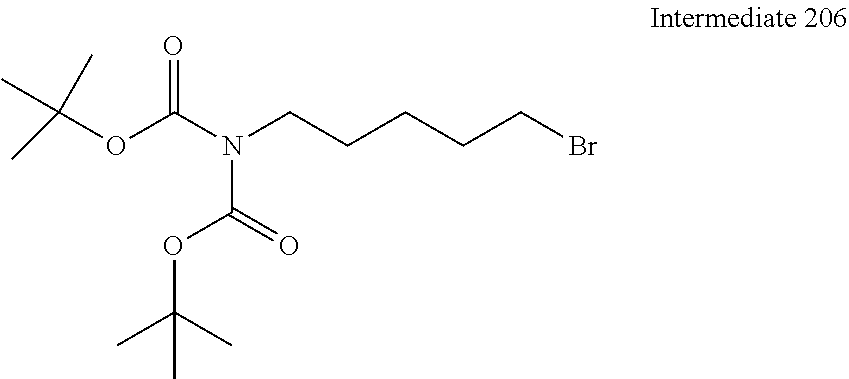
C(OC(N(CCCCCBr)C(OC(C)(C)C)=O)=O)(C)(C)C
